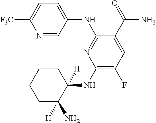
N1=CC(NC2=NC(NC3([H])CCCCC3(N)[H])=C(F)C=C2C(=O)N)=CC=C1[F3C]
